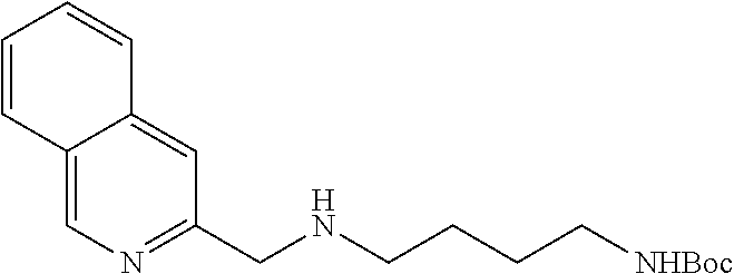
C12=CN=C(CNCCCC[NHBoc])C=C1C=CC=C2
